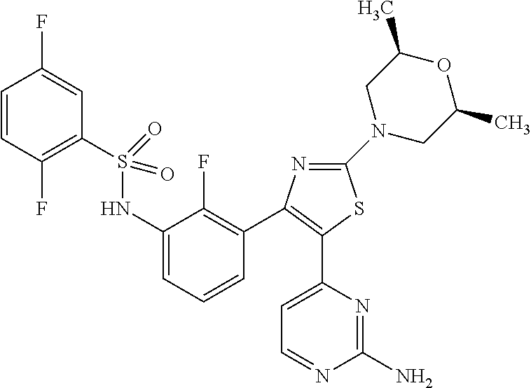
C1=CC(F)=C(S(NC2=CC=CC(C3=C(C4=CC=NC(N)=N4)SC(N4CC(C)OC(C)C4)=N3)=C2F)(=O)=O)C=C1F
